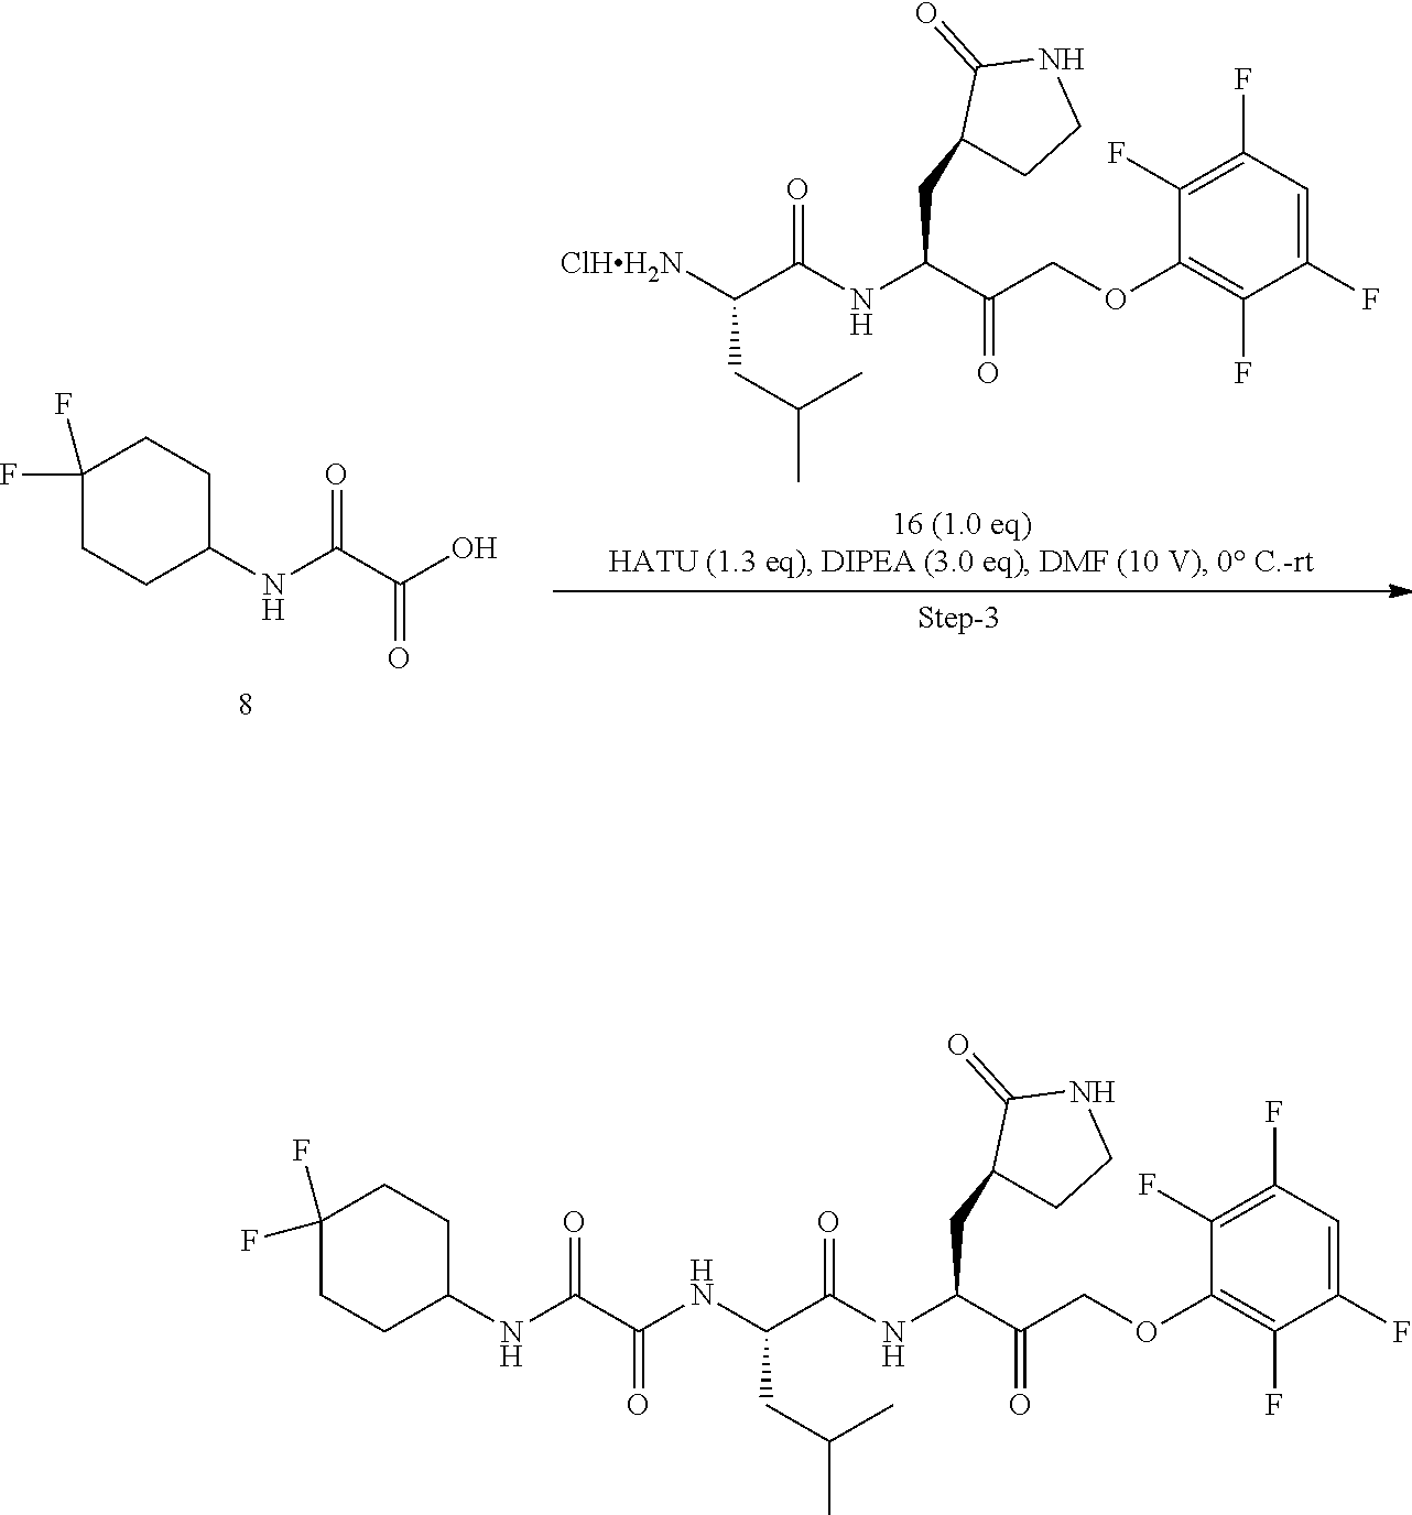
C(=O)(C(NC1CCC(F)(F)CC1)=O)O.[ClHH2N]C(C(NC(C(COC1=C(F)C(F)=CC(F)=C1F)=O)CC1CCNC1=O)=O)CC(C)C.N(C(C(NC(C(COC1=C(F)C(F)=CC(F)=C1F)=O)CC1CCNC1=O)=O)CC(C)C)C(C(NC1CCC(F)(F)CC1)=O)=O
